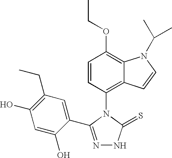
C1=CC(N2C(=S)NN=C2C2=CC(CC)=C(O)C=C2O)=C2C(=C1OCC)N(C(C)C)C=C2
